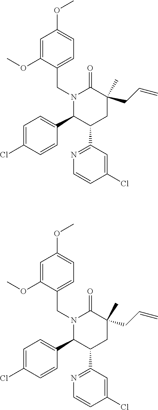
C1=C(Cl)C=CC(C2C(C3=NC=CC(Cl)=C3)CC(CC=C)(C)C(=O)N2CC2=CC=C(OC)C=C2OC)=C1.C1=C(Cl)C=CC(C2C(C3=NC=CC(Cl)=C3)CC(CC=C)(C)C(=O)N2CC2=CC=C(OC)C=C2OC)=C1
